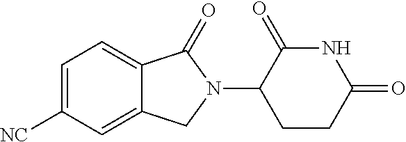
[NC]C1=CC=C2C(=C1)CN(C1CCC(=O)NC1=O)C2=O
